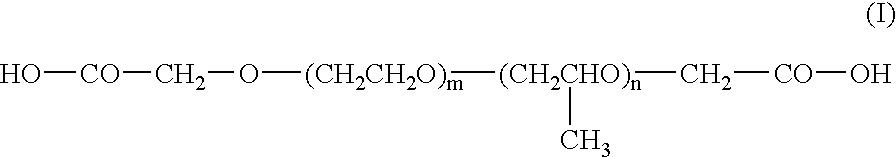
O[CO]CO[(CH2CH2O)m][(CH2CHO)n](C[CO]O)C
